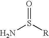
O=S([R])N
